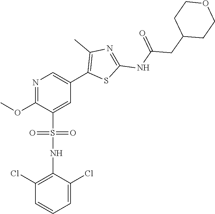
COC1=NC=C(C2=C(C)N=C(NC(=O)CC3CCOCC3)S2)C=C1S(NC1=C(Cl)C=CC=C1Cl)(=O)=O
